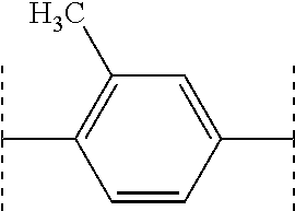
C1=C(C(C)C)C=CC(C(C)C)=C1C
